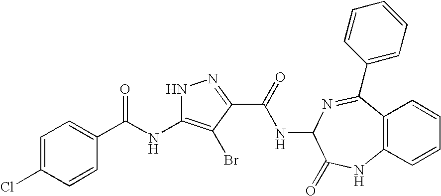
C1=C(Cl)C=CC(C(NC2=C(Br)C(C(=O)NC3C(=O)NC4=C(C=CC=C4)C(C4=CC=CC=C4)=N3)=NN2)=O)=C1
